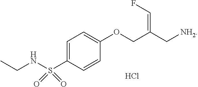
C1=C(S(NCC)(=O)=O)C=CC(OCC(C[NH2])=CF)=C1.Cl
